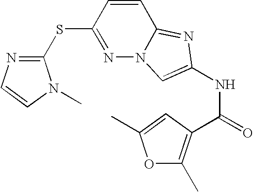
N1=C(SC2=NC=CN2C)C=CC2=NC(NC(=O)C3=C(C)OC(C)=C3)=CN12
